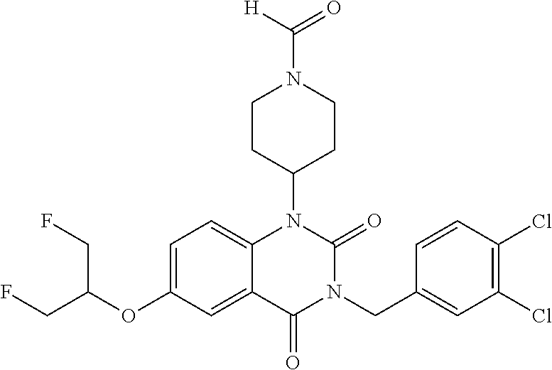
C1=C(OC(CF)CF)C=C2C(=C1)N(C1CCN(C(=O)[H])CC1)C(=O)N(CC1=CC(Cl)=C(Cl)C=C1)C2=O
